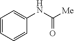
C1=CC=CC(NC([Me])=O)=C1
